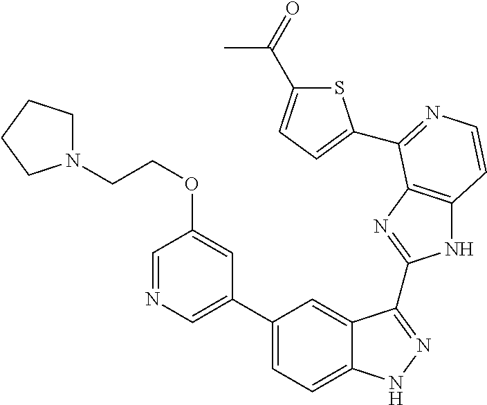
C1(C2=CN=CC(OCCN3CCCC3)=C2)=CC=C2C(=C1)C(C1=NC3=C(N1)C=CN=C3C1=CC=C(C(=O)C)S1)=NN2
